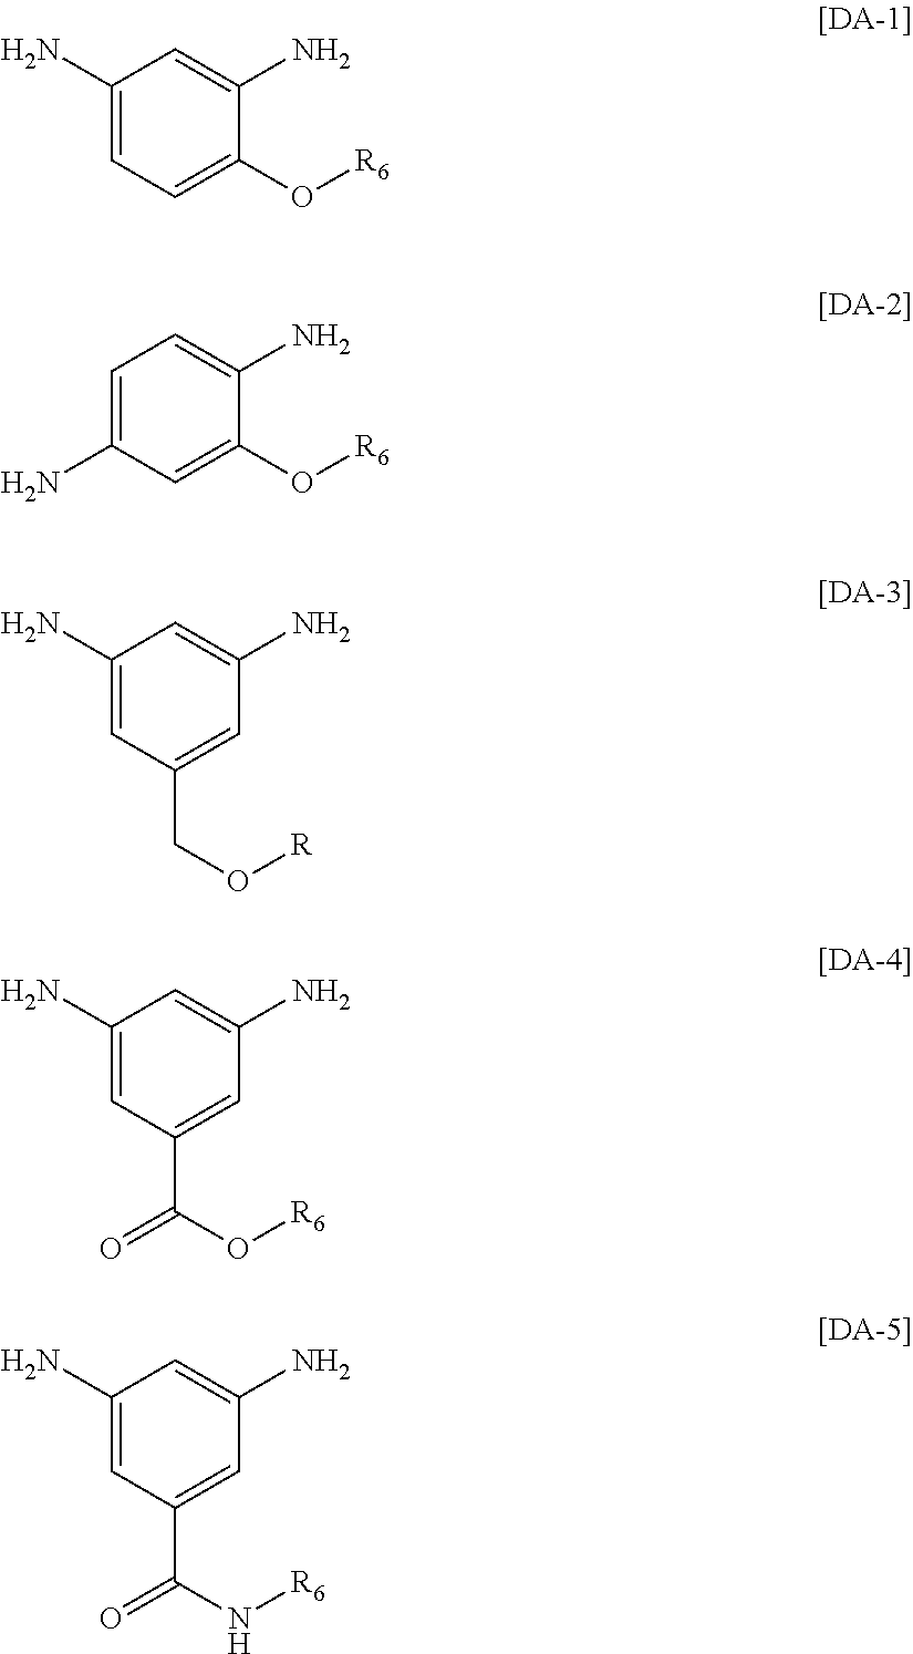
C1(N)=CC=C(O[R6])C(N)=C1.C1=C(N)C=C(O[R6])C(N)=C1.C1(N)=CC(CO[R])=CC(N)=C1.C1(N)=CC(C(O[R6])=O)=CC(N)=C1.C1(N)=CC(C(N[R6])=O)=CC(N)=C1
